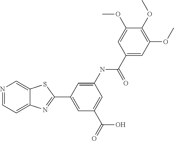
N1=CC=C2C(=C1)SC(C1=CC(C(O)=O)=CC(NC(=O)C3=CC(OC)=C(OC)C(OC)=C3)=C1)=N2
